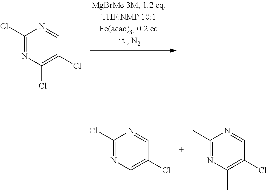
C1(Cl)=NC(Cl)=C(Cl)C=N1.C1(Cl)=NC=C(Cl)C=N1.C1(C)=NC(C)=C(Cl)C=N1
